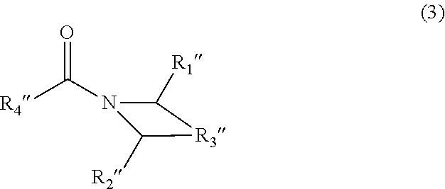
O=C(N1C([R1])[R3]C1[R2])[R4]
